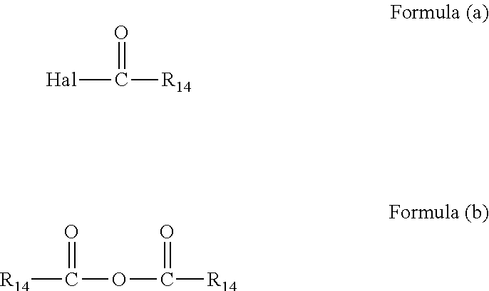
[Hal]C(=O)[R14].[R14]C(OC([R14])=O)=O
